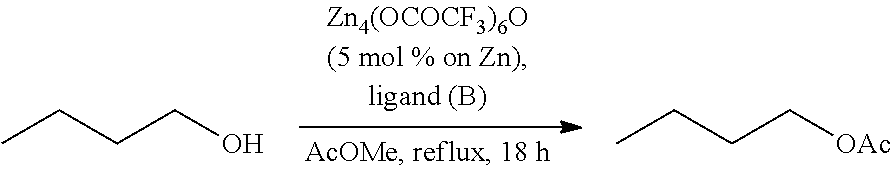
CCCCO.CCCC[OAc]
